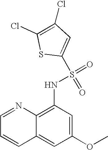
C1=NC2=C(NS(=O)(=O)C3=CC(Cl)=C(Cl)S3)C=C(OC)C=C2C=C1
